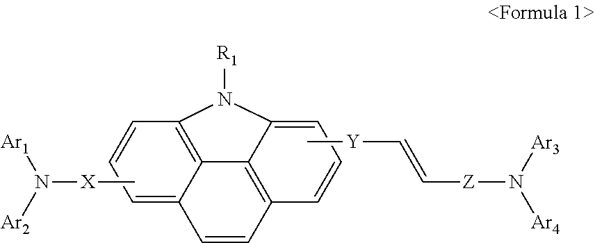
C1=C2C3=C(C=C1)N([R1])C1=CC=CC(=C31)C=C2.C[Y]C=C[Z]N([Ar4])[Ar3].C[X]N([Ar1])[Ar2]
